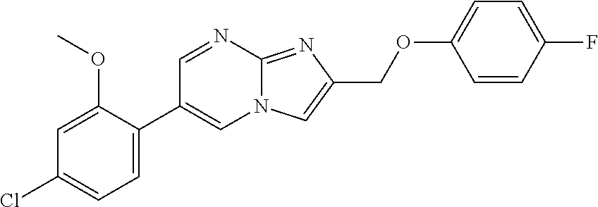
C1=C(C2=CN3C(=NC(COC4=CC=C(F)C=C4)=C3)N=C2)C(OC)=CC(Cl)=C1
